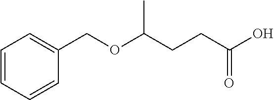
C1=CC=CC(COC(CCC(O)=O)C)=C1
